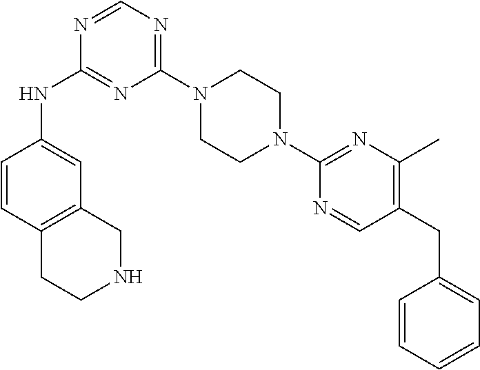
C1(N2CCN(C3=NC(C)=C(CC4=CC=CC=C4)C=N3)CC2)=NC=NC(NC2=CC3=C(C=C2)CCNC3)=N1
